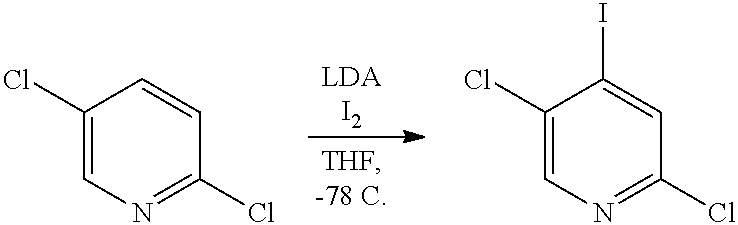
C1(Cl)=CN=C(Cl)C=C1.C1(Cl)=CN=C(Cl)C=C1I
